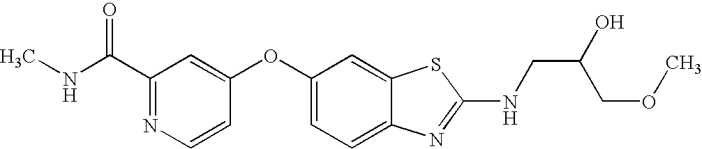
N1=C(C(=O)NC)C=C(OC2=CC=C3C(=C2)SC(NCC(O)COC)=N3)C=C1
